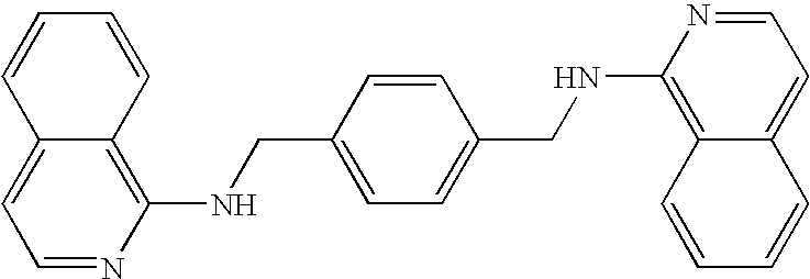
C1=NC(NCC2=CC=C(CNC3=C4C(=CC=N3)C=CC=C4)C=C2)=C2C(=C1)C=CC=C2
